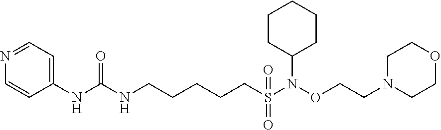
C1(NC(NCCCCCS(N(OCCN2CCOCC2)C2CCCCC2)(=O)=O)=O)=CC=NC=C1
